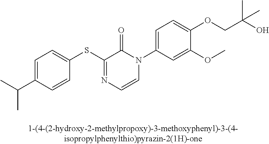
C1(SC2=NC=CN(C3=CC=C(OCC(O)(C)C)C(OC)=C3)C2=O)=CC=C(C(C)C)C=C1
